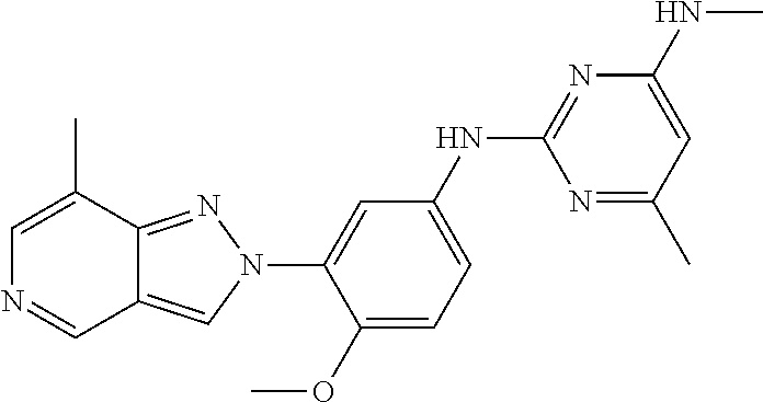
C1(OC)=CC=C(NC2=NC(NC)=CC(C)=N2)C=C1N1N=C2C(=C1)C=NC=C2C
